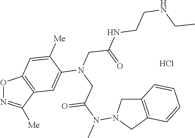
O1N=C([Me])C2=C1C=C([Me])C(N(CC(N(C)N1CC3=C(C1)C=CC=C3)=O)CC(=O)NCCNCC)=C2.Cl
